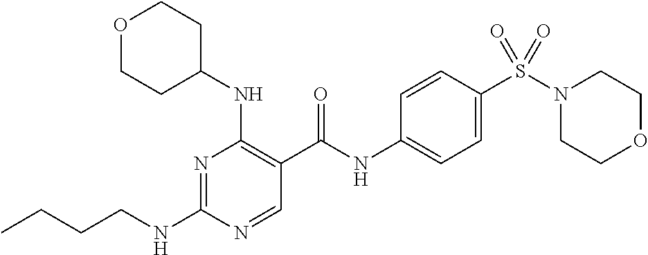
C(NC1=NC(NC2CCOCC2)=C(C(NC2=CC=C(S(N3CCOCC3)(=O)=O)C=C2)=O)C=N1)CCC
